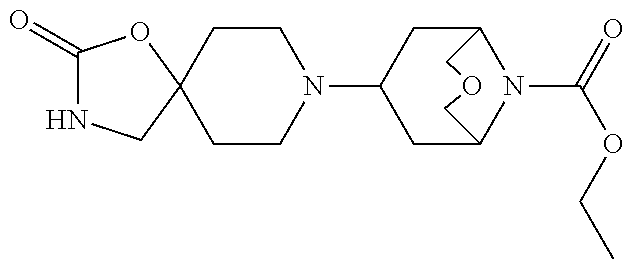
C1CN(C2CC3N(C(=O)OCC)C(C2)COC3)CCC12CNC(=O)O2
